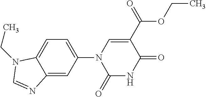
C1(=O)NC(=O)C(C(OCC)=O)=CN1C1=CC=C2C(=C1)N=CN2CC
